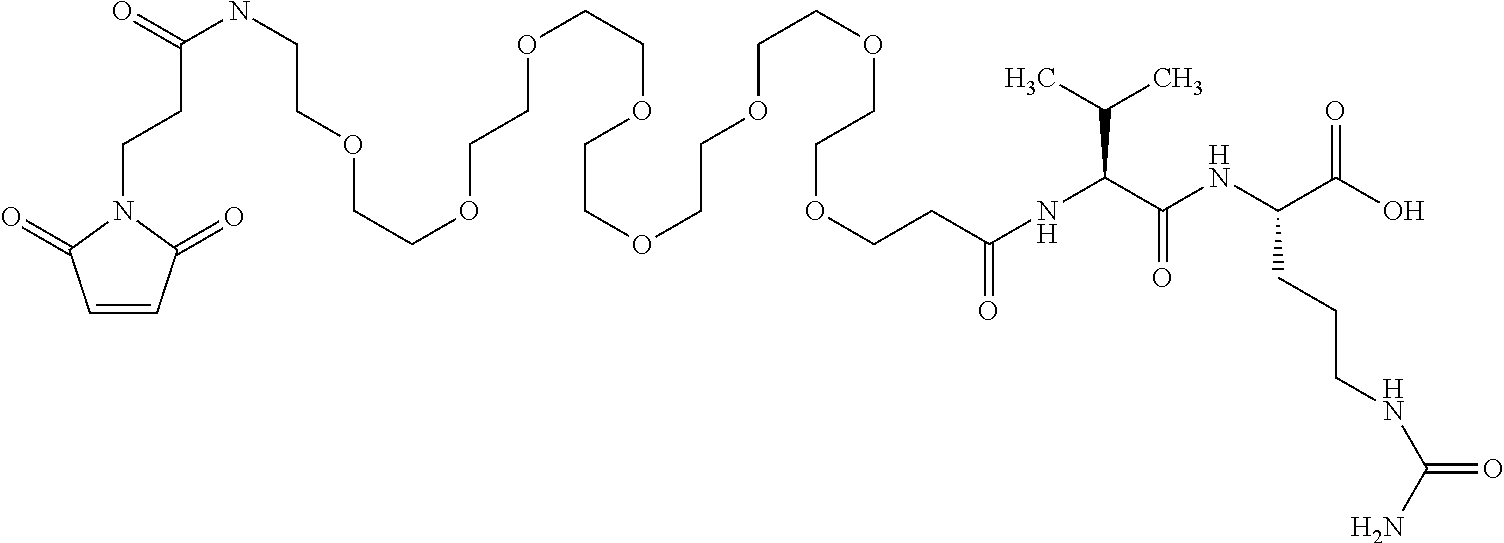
N(C(C(NC(C(O)=O)CCCNC(=O)N)=O)C(C)C)C(=O)CCOCCOCCOCCOCCOCCOCCOCCOCCNC(=O)CCN1C(=O)C=CC1=O
